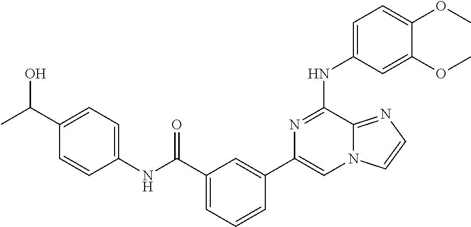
C1=C(NC2=NC(C3=CC(C(NC4=CC=C(C(C)O)C=C4)=O)=CC=C3)=CN3C2=NC=C3)C=C(OC)C(OC)=C1
